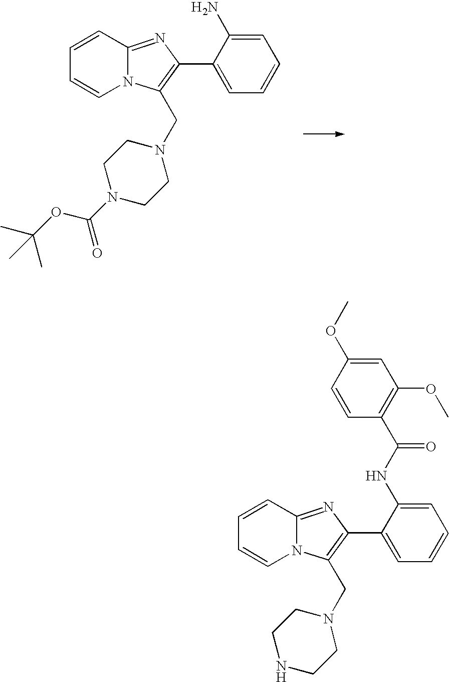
C1=CC2=NC(C3=CC=CC=C3N)=C(CN3CCN(C(=O)OC(C)(C)C)CC3)N2C=C1.C1=CC2=NC(C3=CC=CC=C3NC(C3=C(OC)C=C(OC)C=C3)=O)=C(CN3CCNCC3)N2C=C1
